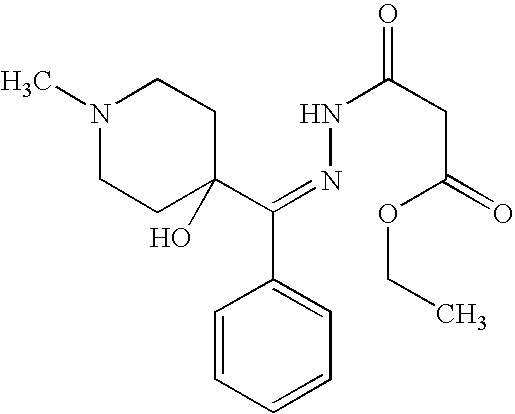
N1(C)CCC(C(=NNC(=O)CC(=O)OCC)C2=CC=CC=C2)(O)CC1
